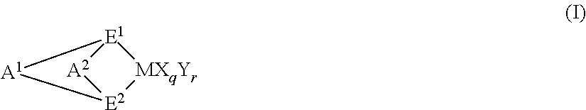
[E1]12[A2][E2]([MXqYr]1)[A1]2
